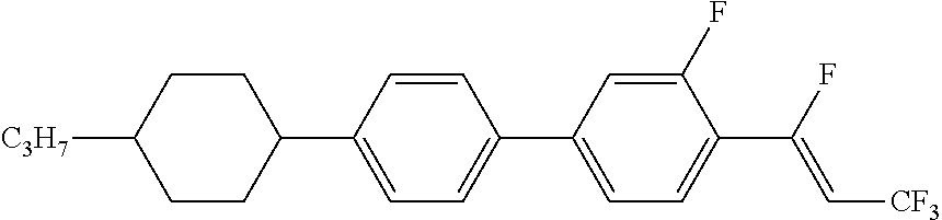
C1CC(C2=CC=C(C3=CC=C(C(F)=C[CF3])C(F)=C3)C=C2)CCC1[C3H7]
